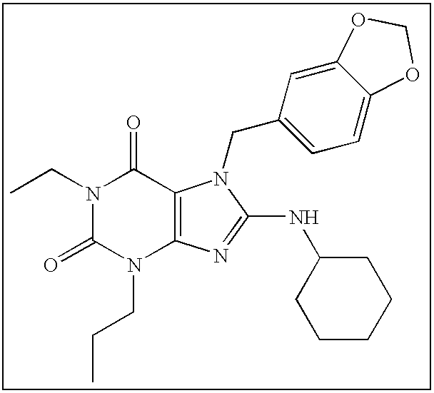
C(N1C(=O)N(CCC)C2=C(C1=O)N(CC1=CC=C3C(=C1)OCO3)C(NC1CCCCC1)=N2)C
